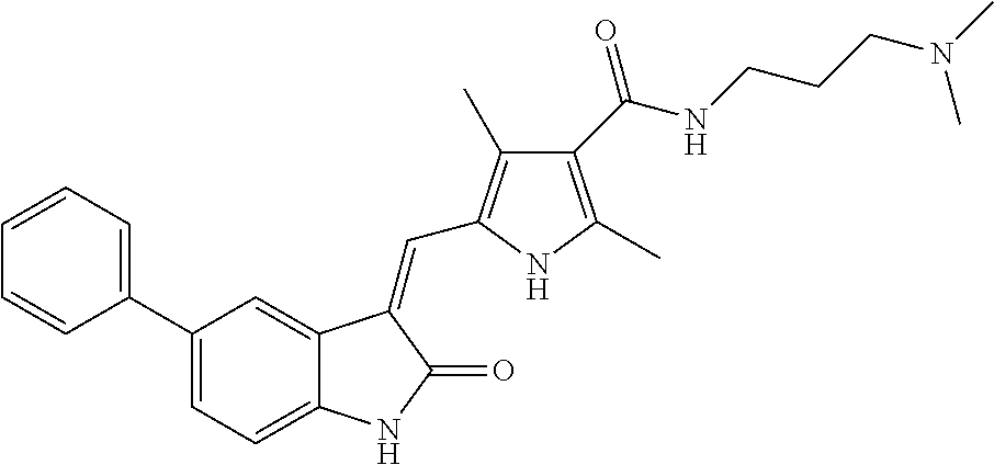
C1(C2=CC=CC=C2)=CC=C2C(=C1)C(=CC1=C(C)C(C(NCCCN(C)C)=O)=C(C)N1)C(=O)N2
